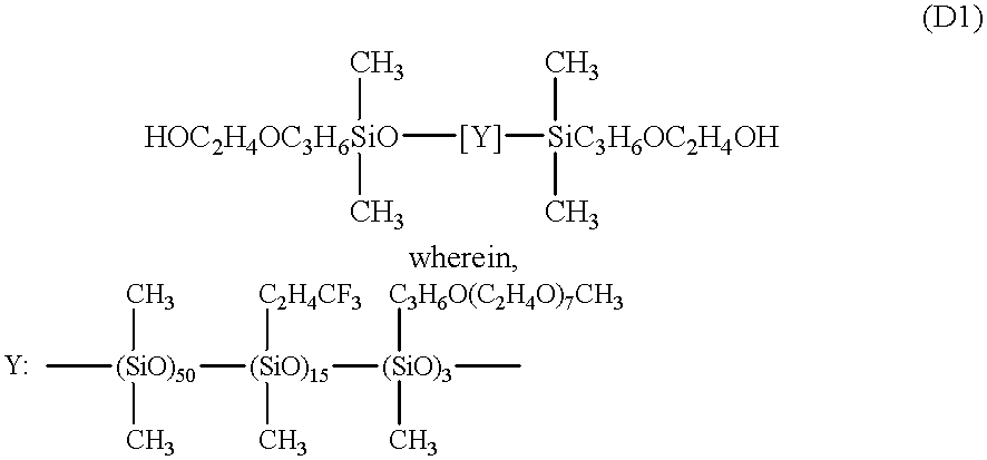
[HOC2H4OC3H6SiO]([Y][SiC3H6OC2H4OH](C)C)(C)C.C[(SiO)50]([(SiO)15]([(SiO)3](C)(C)[C3H6O(C2H4O)7CH3])([C2H4CF3])C)(C)C
